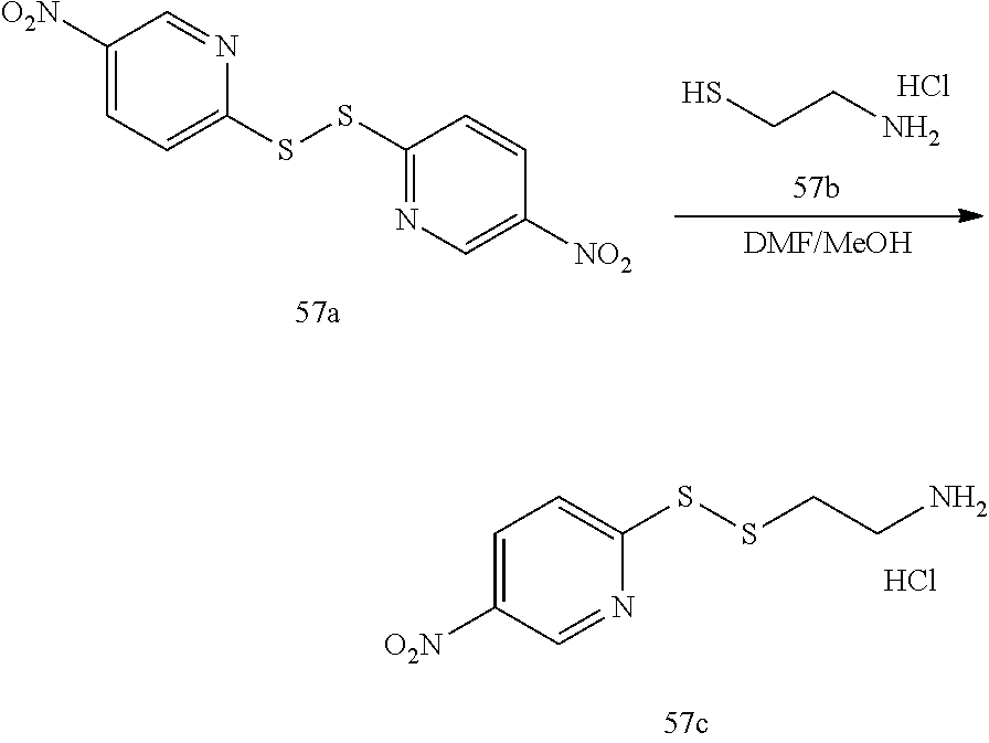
C1([O2N])=CC=C(SSC2=NC=C([NO2])C=C2)N=C1.SCCN.Cl.C1=C([O2N])C=NC(SSCCN)=C1.Cl
